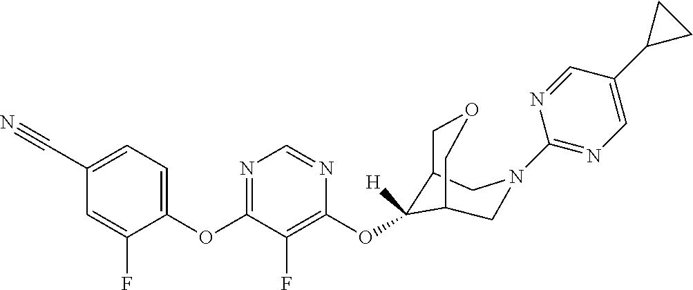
C1(OC2=NC=NC(OC3([H])C4COCC3CN(C3=NC=C(C5CC5)C=N3)C4)=C2F)=CC=C(C#N)C=C1F
